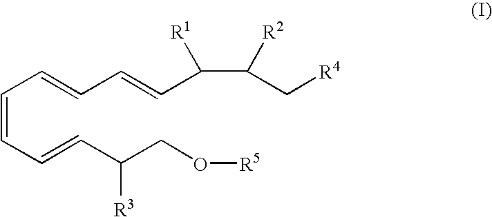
C(=CC=CC(CO[R5])[R3])C=CC=CC(C(C[R4])[R2])[R1]
